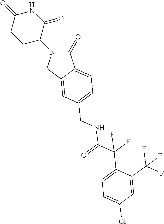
C1(=O)N(C2CCC(=O)NC2=O)CC2=CC(CNC(C(C3=CC=C(Cl)C=C3C(F)(F)F)(F)F)=O)=CC=C12
